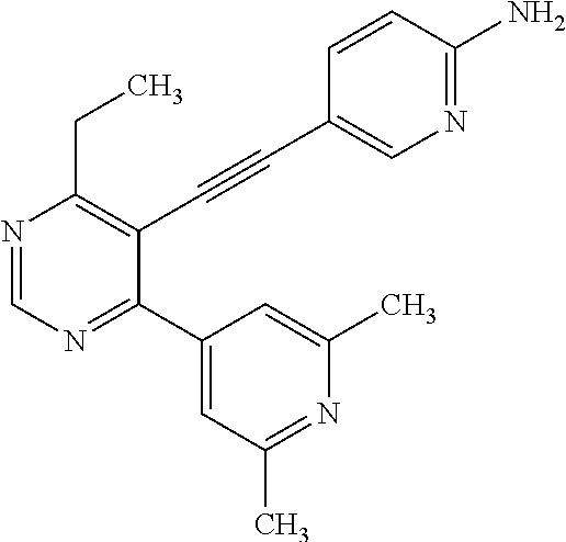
N1=CN=C(C2=CC(C)=NC(C)=C2)C(C#CC2=CN=C(N)C=C2)=C1CC
